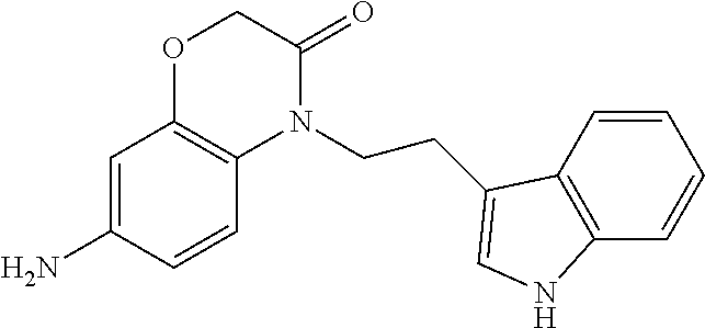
C1=C(N)C=CC2=C1OCC(=O)N2CCC1=CNC2=C1C=CC=C2
